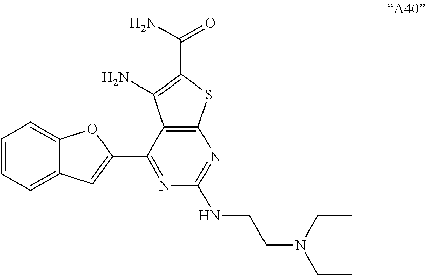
C1=CC=C2C(=C1)OC(C1=NC(NCCN(CC)CC)=NC3=C1C(N)=C(C(N)=O)S3)=C2
